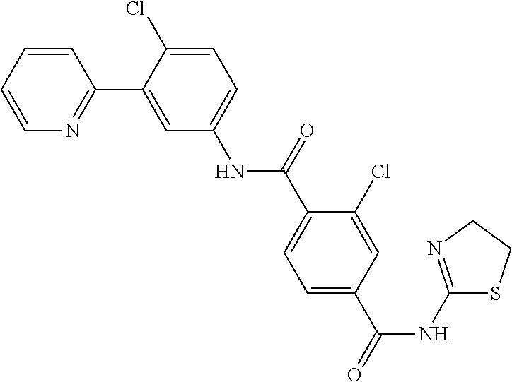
C1=CC=CN=C1C1=CC(NC(=O)C2=CC=C(C(NC3=NCCS3)=O)C=C2Cl)=CC=C1Cl
